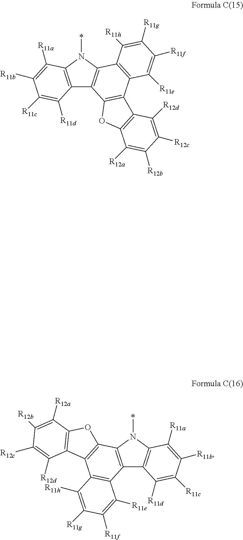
C1([R11b])=C([R11a])C2=C(C([R11d])=C1[R11c])C1=C(N2*)C2=C(C3=C1OC1=C3C([R12d])=C([R12c])C([R12b])=C1[R12a])C([R11e])=C([R11f])C([R11g])=C2[R11h].C12=C(C3=C(C4=C1C([R11h])=C([R11g])C([R11f])=C4[R11e])C1=C(N3*)C([R11a])=C([R11b])C([R11c])=C1[R11d])OC1=C2C([R12d])=C([R12c])C([R12b])=C1[R12a]
